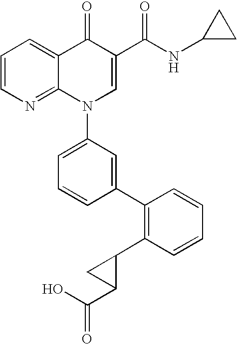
C1=CN=C2C(=C1)C(=O)C(C(NC1CC1)=O)=CN2C1=CC=CC(C2=C(C3C(C(O)=O)C3)C=CC=C2)=C1
